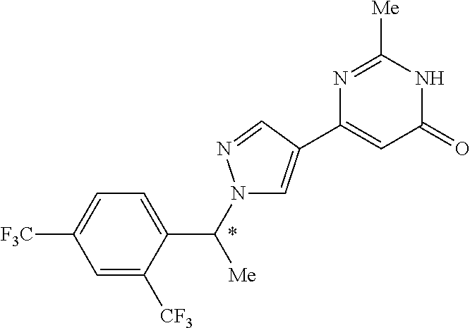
C1=C(C(N2C=C(C3=CC(=O)NC([Me])=N3)C=N2)[Me])C([CF3])=CC([F3C])=C1
